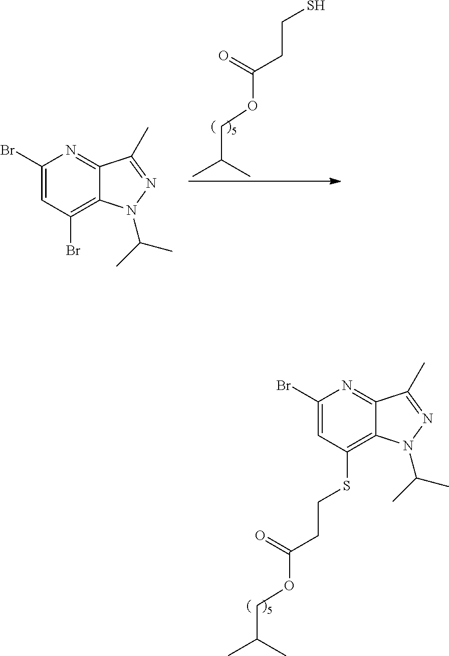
C(C(C)C)OC(CCS)=O.C1(Br)=CC(Br)=C2C(=N1)C(C)=NN2C(C)C.C1(Br)=CC(SCCC(OCC(C)C)=O)=C2C(=N1)C(C)=NN2C(C)C
